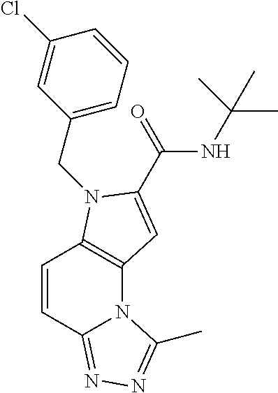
C1=CC2=NN=C(C)N2C2=C1N(CC1=CC=CC(Cl)=C1)C(C(=O)NC(C)(C)C)=C2
